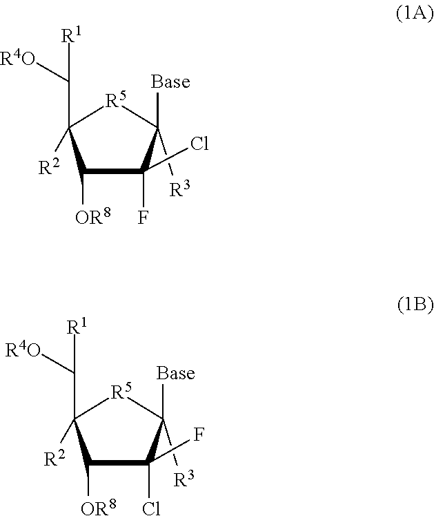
C1([OR8])C(C([R4O])[R1])([R2])[R5]C([Base])([R3])C1(Cl)F.C1([OR8])C(C([R4O])[R1])([R2])[R5]C([Base])([R3])C1(F)Cl
